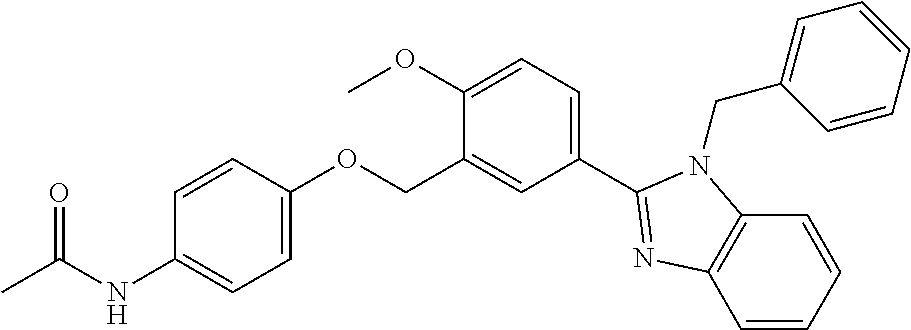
C1=C(NC(C)=O)C=CC(OCC2=CC(C3=NC4=C(N3CC3=CC=CC=C3)C=CC=C4)=CC=C2OC)=C1
